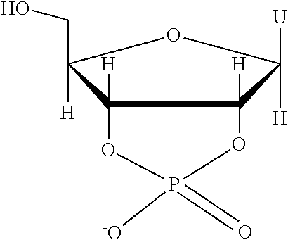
C12([H])OP([-O])(=O)OC1([H])C([H])([U])OC2([H])CO
